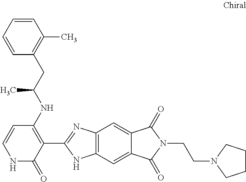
C12=C(C=C3C(=C1)C(=O)N(CCN1CCCC1)C3=O)NC(C1=C(NC(CC3=C(C)C=CC=C3)C)C=CNC1=O)=N2
